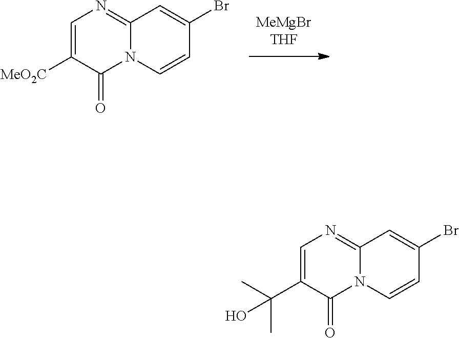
N12C(=NC=C([MeO2C])C1=O)C=C(Br)C=C2.N12C(=NC=C(C(C)(C)O)C1=O)C=C(Br)C=C2
